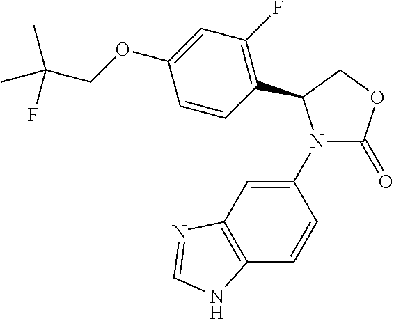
C1(N2C(=O)OCC2C2=C(F)C=C(OCC(C)(C)F)C=C2)=CC2=C(C=C1)NC=N2
